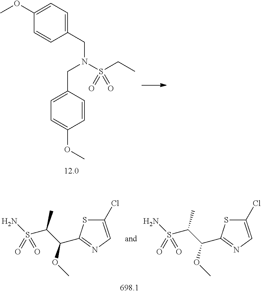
C1=CC(CN(CC2=CC=C(OC)C=C2)S(CC)(=O)=O)=CC=C1OC.S1C(Cl)=CN=C1C(C(S(N)(=O)=O)C)OC.S1C(Cl)=CN=C1C(C(S(N)(=O)=O)C)OC
